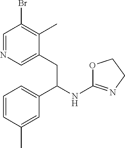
C1=NC=C(CC(NC2=NCCO2)C2=CC=CC(C)=C2)C(C)=C1Br
